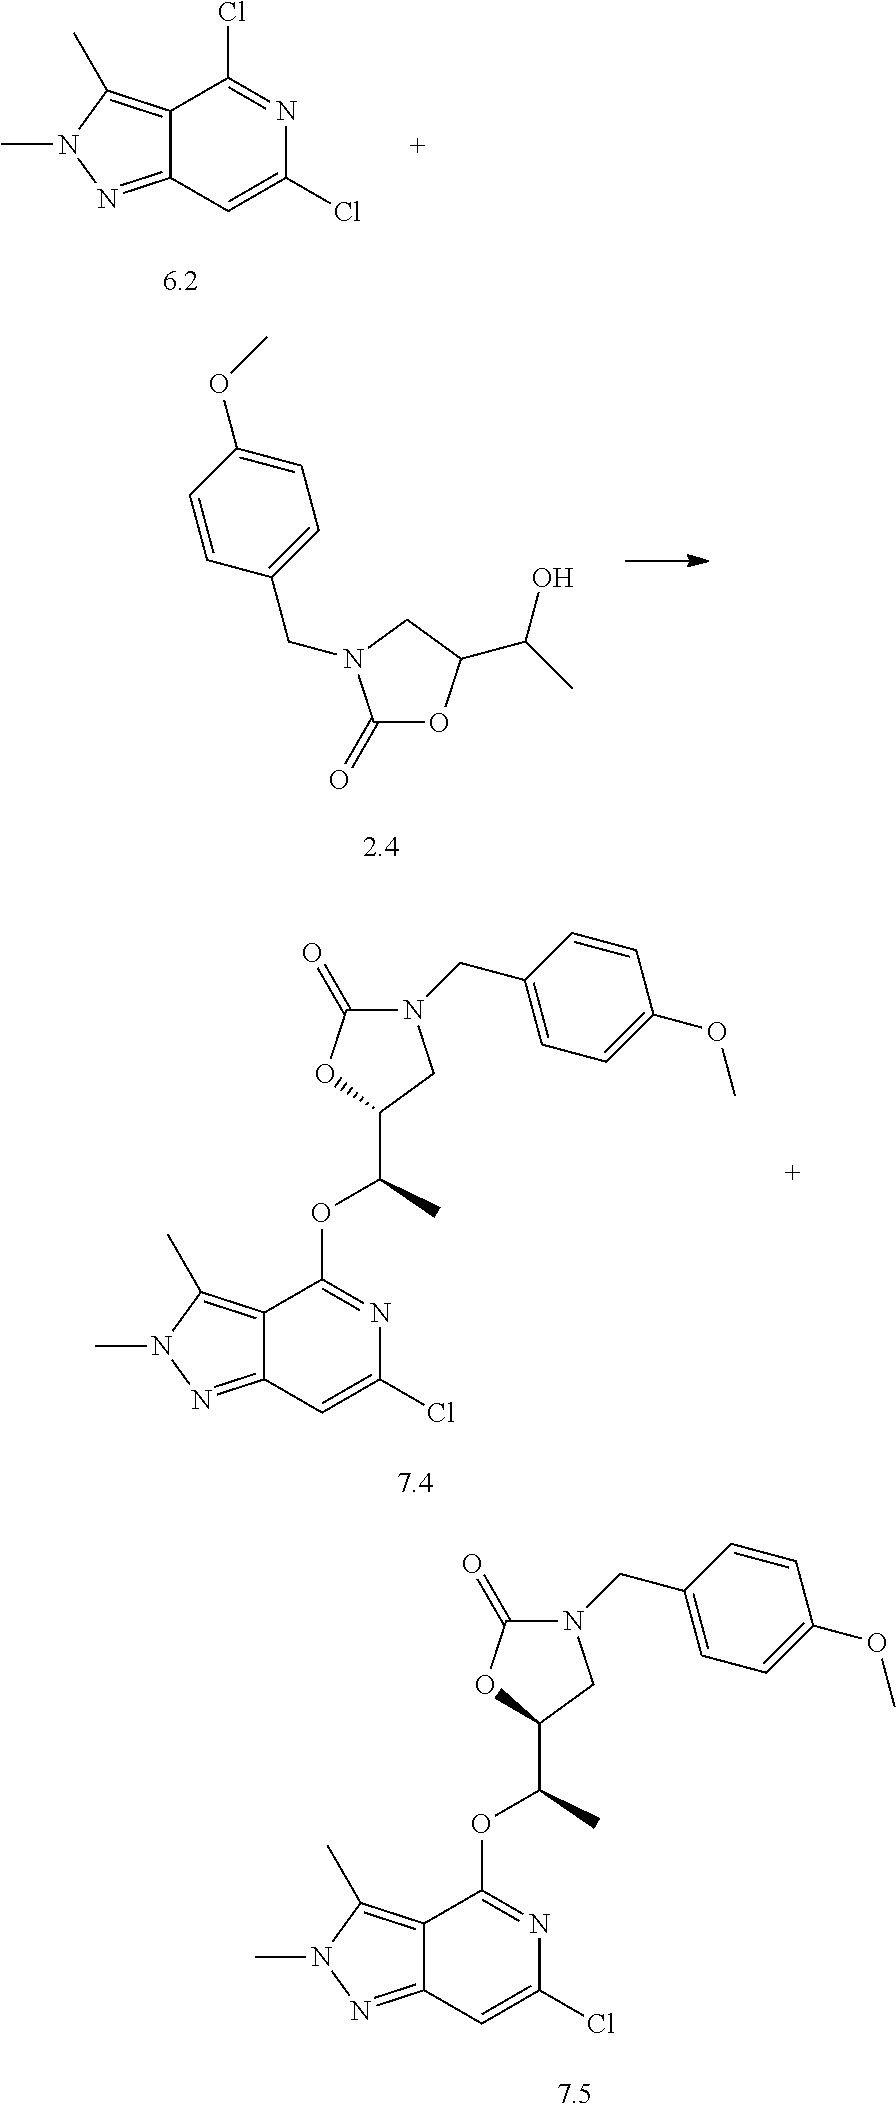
C12=C(C)N(C)N=C1C=C(Cl)N=C2Cl.C1(=O)OC(C(C)O)CN1CC1=CC=C(OC)C=C1.N1(CC2=CC=C(OC)C=C2)C(=O)OC(C(OC2=NC(Cl)=CC3=NN(C)C(C)=C32)C)C1.N1(CC2=CC=C(OC)C=C2)C(=O)OC(C(OC2=NC(Cl)=CC3=NN(C)C(C)=C32)C)C1
